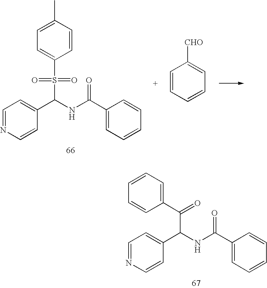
C1=NC=CC(C(NC(C2=CC=CC=C2)=O)S(C2=CC=C(C)C=C2)(=O)=O)=C1.C1=CC=CC=C1[CHO].C1=NC=CC(C(NC(C2=CC=CC=C2)=O)C(=O)C2=CC=CC=C2)=C1
